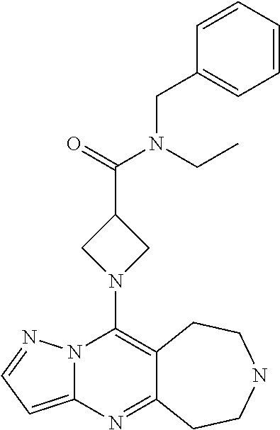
N12C(=CC=N1)N=C1C(=C2N2CC(C(=O)N(CC)CC3=CC=CC=C3)C2)CCNCC1
